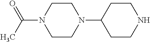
C1CN(C2CCNCC2)CCN1C(=O)C
